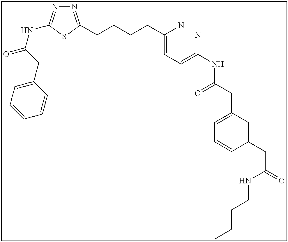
N1=C(CCCCC(=CC=C(N)NC(CC2=CC=CC(CC(=O)NCCCC)=C2)=O)N)SC(NC(=O)CC2=CC=CC=C2)=N1
